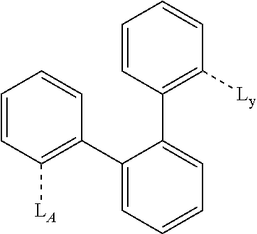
C1=CC([LA])=C(C2=CC=CC=C2C2=C([Ly])C=CC=C2)C=C1
